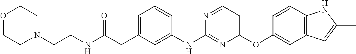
C(C1=CC=CC(NC2=NC(OC3=CC4=C(C=C3)NC(C)=C4)=CC=N2)=C1)C(NCCN1CCOCC1)=O
